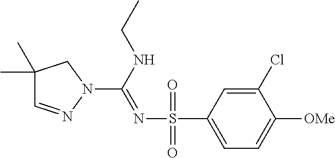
C1(C)(C)C=NN(C(NCC)=NS(C2=CC=C([OMe])C(Cl)=C2)(=O)=O)C1
